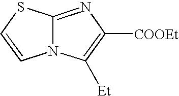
N12C(=NC([COOEt])=C1[Et])SC=C2
